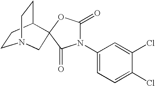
C1CC2CCN1CC21OC(=O)N(C2=CC=C(Cl)C(Cl)=C2)C1=O
